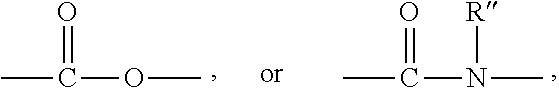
CC(=O)OC.CC(=O)N(C)[R]
